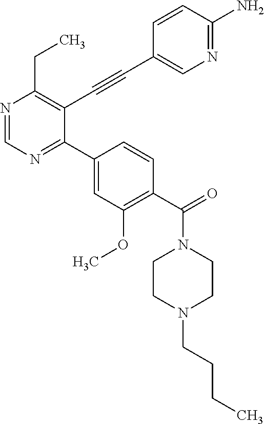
N1=CN=C(C2=CC(OC)=C(C(=O)N3CCN(CCCC)CC3)C=C2)C(C#CC2=CN=C(N)C=C2)=C1CC
